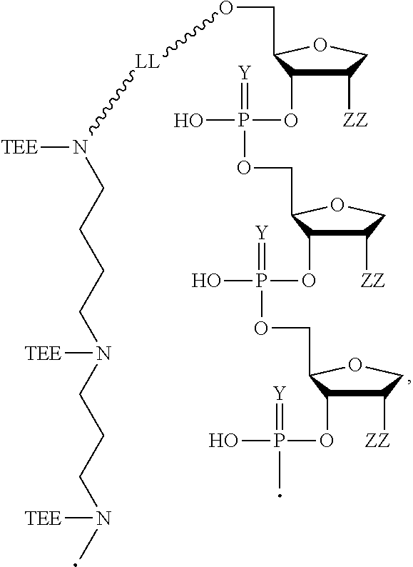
C(O[LL]N([TEE])CCCCN(CCCN(C)[TEE])[TEE])C1C(OP(=[Y])(O)OCC2C(OP(=[Y])(O)OCC3C(OP(=[Y])(C)O)C([ZZ])CO3)C([ZZ])CO2)C([ZZ])CO1
